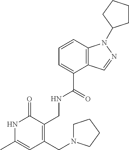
C1=CC2=C(C(C(=O)NCC3=C(CN4CCCC4)C=C(C)NC3=O)=C1)C=NN2C1CCCC1
